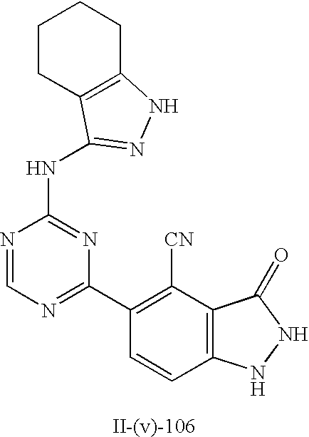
N(C1=NC(C2=C([CN])C3=C(C=C2)NNC3=O)=NC=N1)C1=NNC2=C1CCCC2
